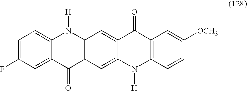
C1=C(F)C=C2C(=C1)N([H])C1=C(C2=O)C=C2C(=C1)C(=O)C1=C(N2[H])C=CC([OCH3])=C1
